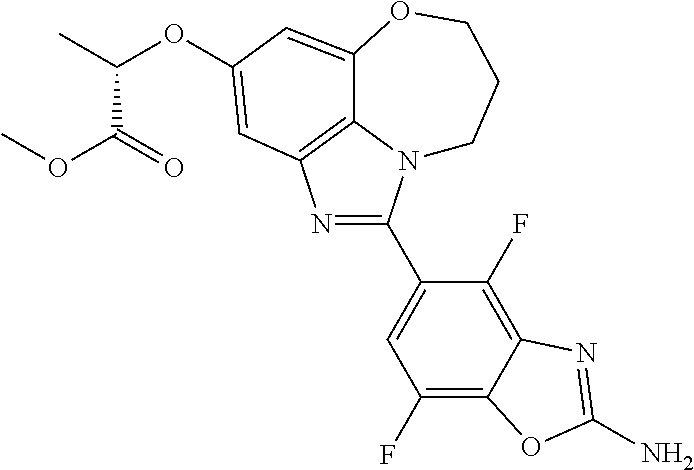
N1=C(C2=CC(F)=C3C(=C2F)N=C(N)O3)N2C3=C1C=C(OC(C)C(=O)OC)C=C3OCCC2
